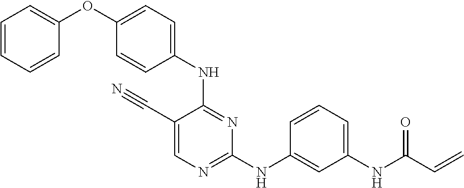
C1(C#N)=CN=C(NC2=CC(NC(C=C)=O)=CC=C2)N=C1NC1=CC=C(OC2=CC=CC=C2)C=C1
